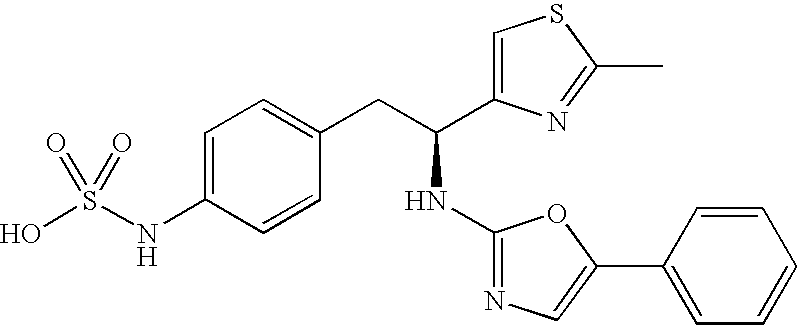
OS(NC1=CC=C(CC(NC2=NC=C(C3=CC=CC=C3)O2)C2=CSC(C)=N2)C=C1)(=O)=O
